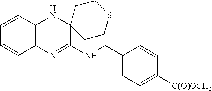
C1(CNC2=NC3=C(NC24CCSCC4)C=CC=C3)=CC=C([C(O)OCH3])C=C1
